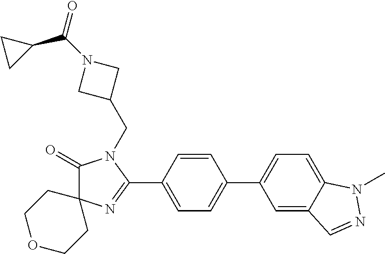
C1(=O)C2(N=C(C3=CC=C(C4=CC=C5C(=C4)C=NN5C)C=C3)N1CC1CN(C(C3CC3)=O)C1)CCOCC2
